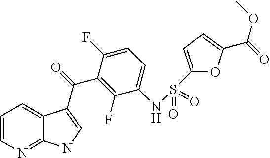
C1=CN=C2C(=C1)C(C(=O)C1=C(F)C(NS(C3=CC=C(C(=O)OC)O3)(=O)=O)=CC=C1F)=CN2
